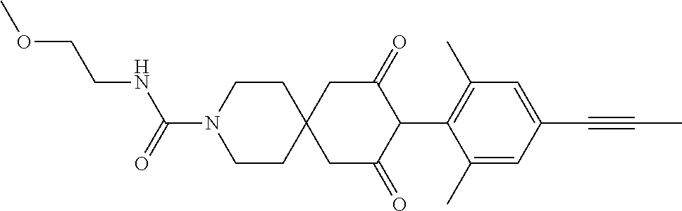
C1CN(C(=O)NCCOC)CCC12CC(=O)C(C1=C(C)C=C(C#CC)C=C1C)C(=O)C2
